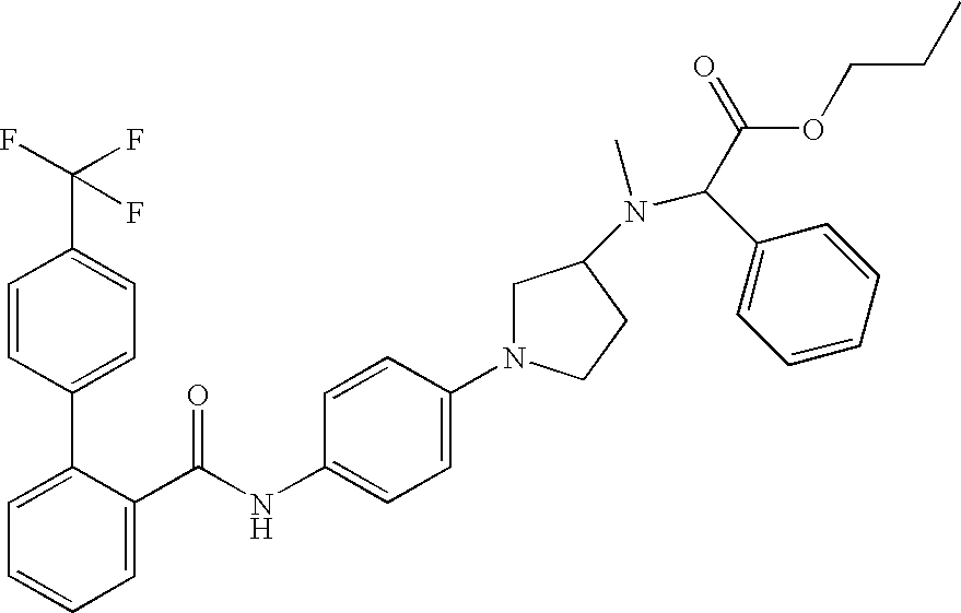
C1=C(C(NC2=CC=C(N3CC(N(C(C(=O)OCCC)C4=CC=CC=C4)C)CC3)C=C2)=O)C(C2=CC=C(C(F)(F)F)C=C2)=CC=C1
